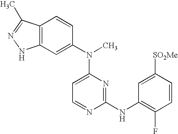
C12=C(C=C(N(C)C3=CC=NC(NC4=C(F)C=CC([SO2Me])=C4)=N3)C=C1)NN=C2C
